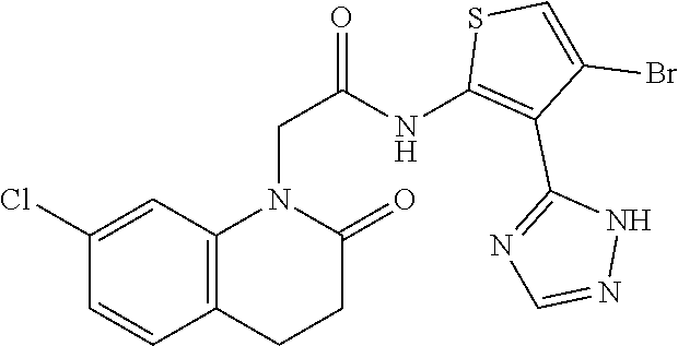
C12=C(C=C(Cl)C=C1)N(CC(=O)NC1=C(C3=NC=NN3)C(Br)=CS1)C(=O)CC2
